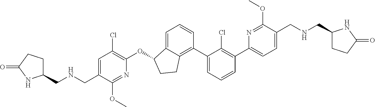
C1=C(C2=C(Cl)C(C3=C4C(=CC=C3)C(OC3=C(Cl)C=C(CNCC5CCC(=O)N5)C(OC)=N3)CC4)=CC=C2)N=C(OC)C(CNCC2CCC(=O)N2)=C1
